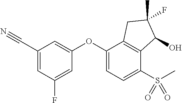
C1(C#N)=CC(F)=CC(OC2=CC=C(S(C)(=O)=O)C3=C2CC(F)(C)C3O)=C1
